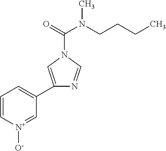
C1=C[N+]([O-])=CC(C2=CN(C(=O)N(CCCC)C)C=N2)=C1
